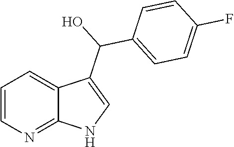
C1=CN=C2C(=C1)C(C(C1=CC=C(F)C=C1)O)=CN2
